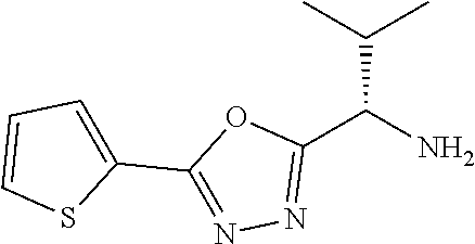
C1(C2=NN=C(C(N)C(C)C)O2)=CC=CS1
